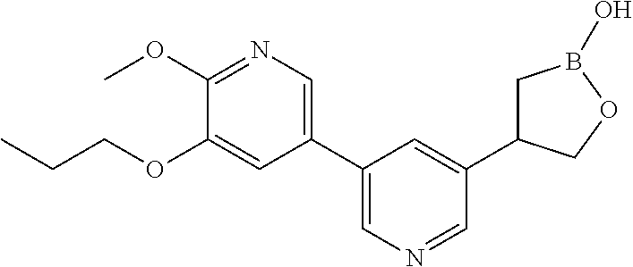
C1(OC)=NC=C(C2=CN=CC(C3CB(O)OC3)=C2)C=C1OCCC
